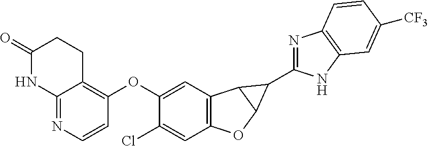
C12=NC=CC(OC3=CC4=C(C=C3Cl)OC3C4C3C3=NC4=C(N3)C=C([CF3])C=C4)=C1CCC(=O)N2
